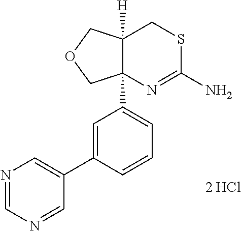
N1=CN=CC(C2=CC(C34N=C(N)SCC3([H])COC4)=CC=C2)=C1.[2 HCl]
